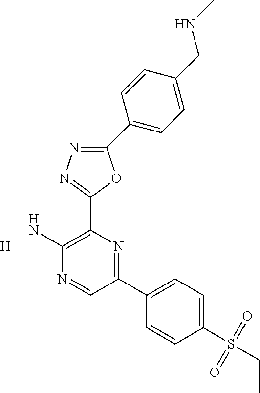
[H].C1(N)=C(C2=NN=C(C3=CC=C(CNC)C=C3)O2)N=C(C2=CC=C(S(=O)(=O)CC)C=C2)C=N1
